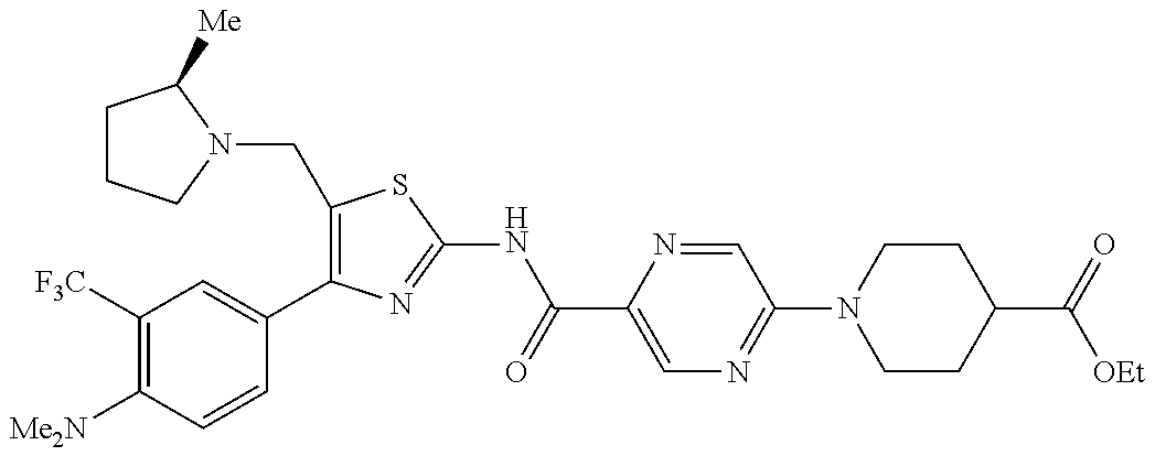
C1(CN2CCCC2[Me])=C(C2=CC([F3C])=C([Me2N])C=C2)N=C(NC(C2=CN=C(N3CCC(C(=O)[OEt])CC3)C=N2)=O)S1
